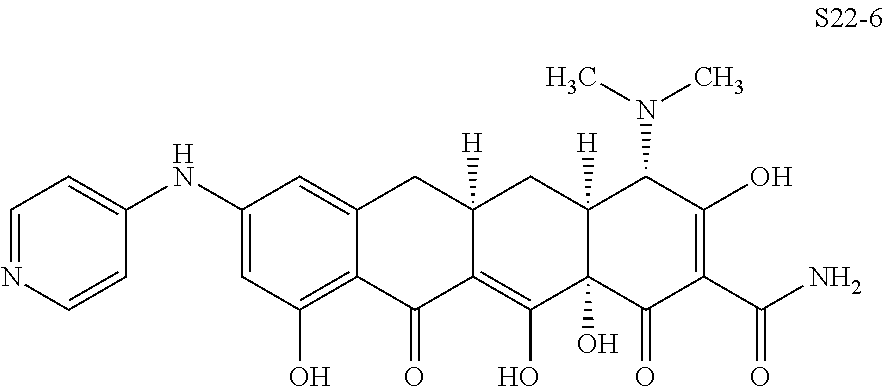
C1(NC2=CC=NC=C2)=CC(O)=C2C(=C1)CC1([H])C(=C(O)C3(O)C([H])(C1)C(N(C)C)C(O)=C(C(N)=O)C3=O)C2=O
